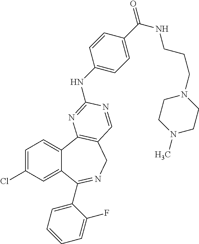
C1=C(Cl)C=C2C(=C1)C1=C(CN=C2C2=CC=CC=C2F)C=NC(NC2=CC=C(C(NCCCN3CCN(C)CC3)=O)C=C2)=N1
